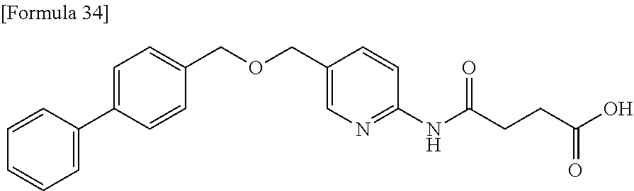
C1=C(C2=CC=CC=C2)C=CC(COCC2=CN=C(NC(CCC(O)=O)=O)C=C2)=C1
